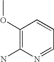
C1(OC)=C(N)N=CC=C1
